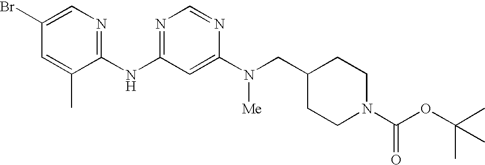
C1(Br)=CN=C(NC2=NC=NC(N(CC3CCN(C(OC(C)(C)C)=O)CC3)[Me])=C2)C(C)=C1
